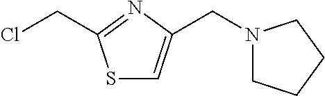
C(Cl)C1=NC(CN2CCCC2)=CS1
